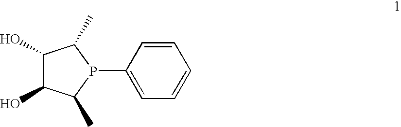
C1(O)C(O)C(C)P(C2=CC=CC=C2)C1C
